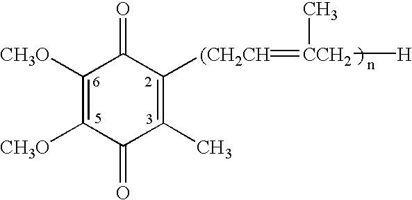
C1([CH3O])=C([CH3O])C(=O)C(C)=C([(CH2CH]=[CCH2](C)[H])C1=O
